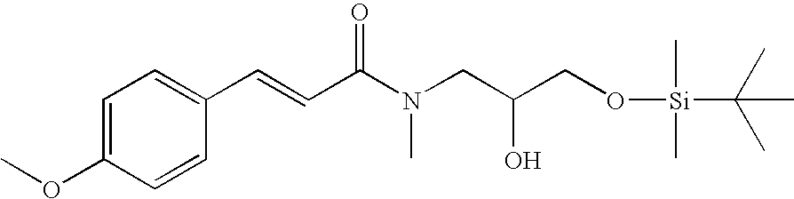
C1=C(OC)C=CC(C=CC(N(CC(CO[Si](C)(C)C(C)(C)C)O)C)=O)=C1
